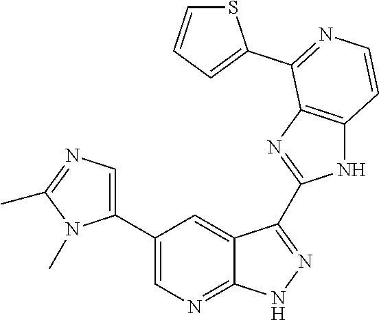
C1(C2=CN=C3C(=C2)C(C2=NC4=C(N2)C=CN=C4C2=CC=CS2)=N[N H]3)=CN=C(C)N1C
